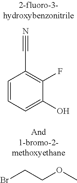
C1=CC=C(O)C(F)=C1C#N.BrCCOC
